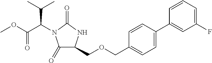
C1(=O)C(COCC2=CC=C(C3=CC(F)=CC=C3)C=C2)NC(=O)N1C(C(OC)=O)C(C)C
